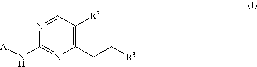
C1(CC[R3])=C([R2])C=NC(N[A])=N1
